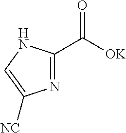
C1(C([OK])=O)=NC([NC])=CN1
